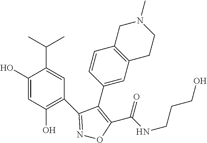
N1=C(C2=C(O)C=C(O)C(C(C)C)=C2)C(C2=CC3=C(C=C2)CN(C)CC3)=C(C(NCCCO)=O)O1
